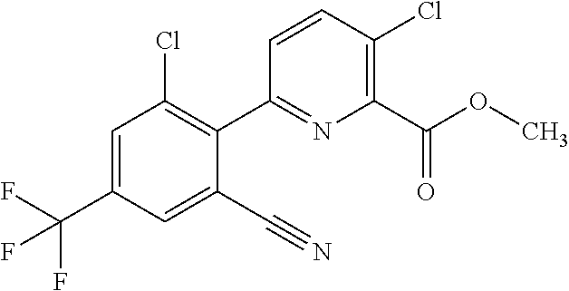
C1(C2=C(Cl)C=C(C(F)(F)F)C=C2C#N)=NC(C(OC)=O)=C(Cl)C=C1
